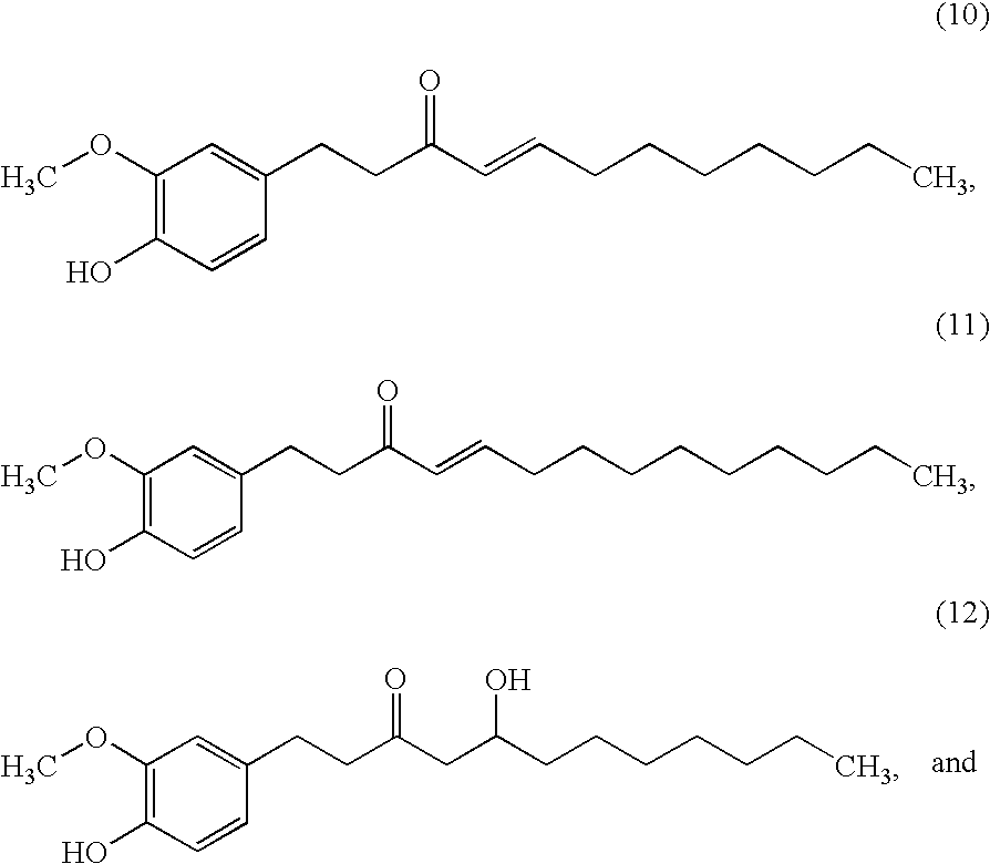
C1(OC)=C(O)C=CC(CCC(CC(CCCCCCC)O)=O)=C1.C1(OC)=C(O)C=CC(CCC(C=CCCCCCCC)=O)=C1.C1(OC)=C(O)C=CC(CCC(C=CCCCCCCCCC)=O)=C1
